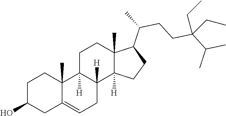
C1C(O)CC2=CCC3([H])C([H])(C2(C)C1)CCC1(C)C3([H])CCC1C(C)CCC(C(C)C)(CC)CC
